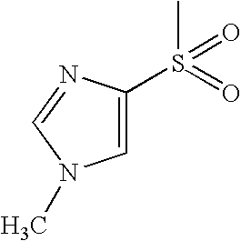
S(C)(C1=CN(C)C=N1)(=O)=O
